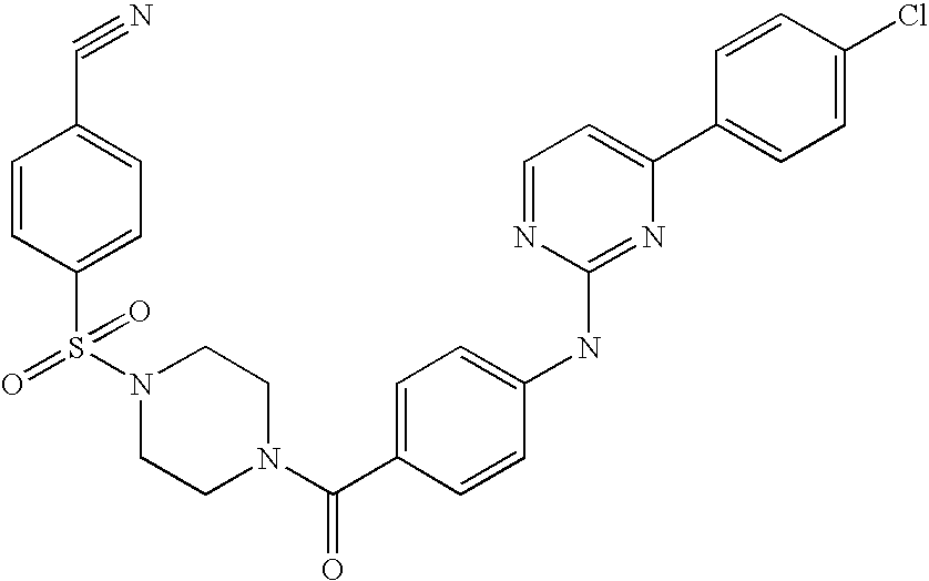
C1=CC(S(N2CCN(C(C3=CC=C(NC4=NC(C5=CC=C(Cl)C=C5)=CC=N4)C=C3)=O)CC2)(=O)=O)=CC=C1C#N
